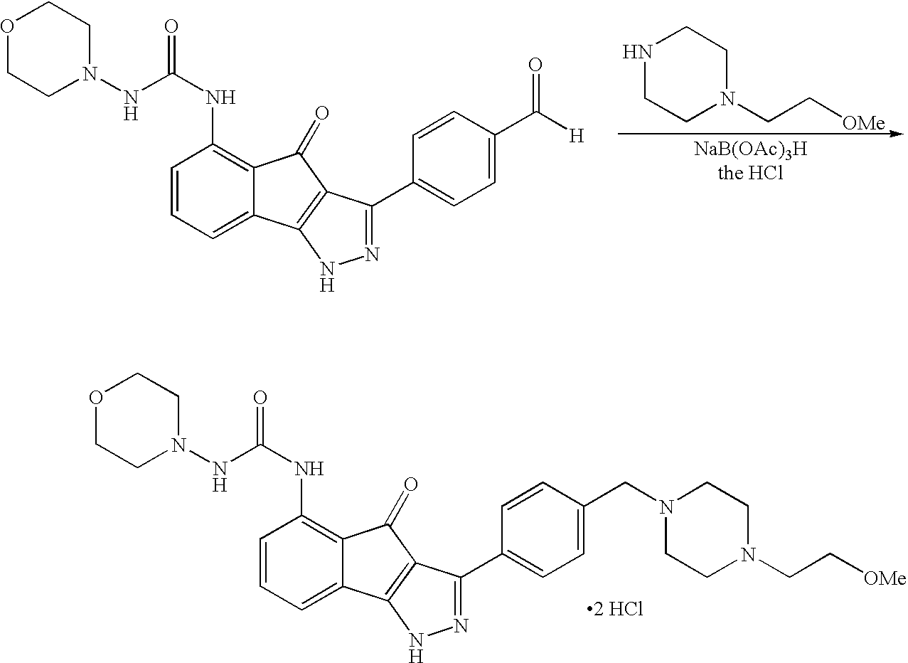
C1=CC=C2C(=C1NC(=O)NN1CCOCC1)C(=O)C1=C2NN=C1C1=CC=C(C([H])=O)C=C1.N1CCN(CC[OMe])CC1.C1=CC=C2C(=C1NC(=O)NN1CCOCC1)C(=O)C1=C2NN=C1C1=CC=C(CN2CCN(CC[OMe])CC2)C=C1.[2 HCl]
